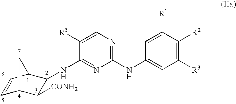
C1=CC2CC1C([CONH2])C2NC1=NC(NC2=CC([R3])=C([R2])C([R1])=C2)=NC=C1[R5]
